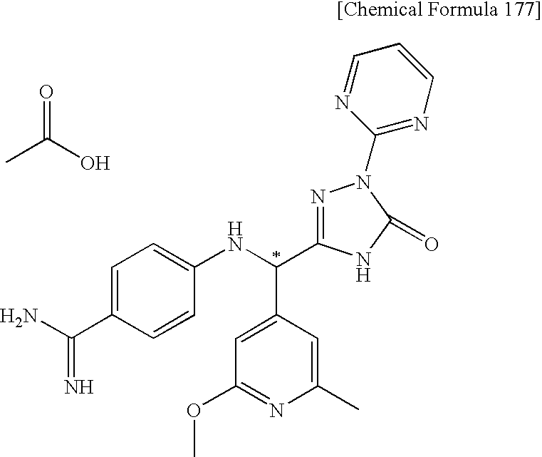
C1=CC=NC(N2N=C(C(NC3=CC=C(C(=N)N)C=C3)C3=CC(OC)=NC(C)=C3)NC2=O)=N1.C(C)(O)=O
